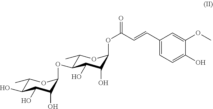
C1(C)C(O)C(O)C(O)C(OC2C(C)OC(OC(=O)C=CC3=CC=C(O)C(OC)=C3)C(O)C2O)O1
